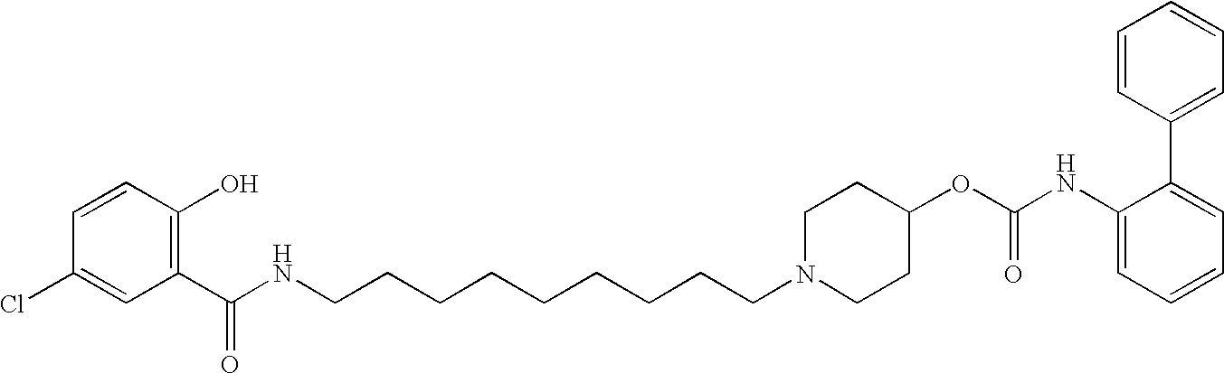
N(C(C1=C(O)C=CC(Cl)=C1)=O)CCCCCCCCCN1CCC(OC(NC2=CC=CC=C2C2=CC=CC=C2)=O)CC1
